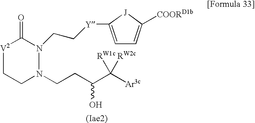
[V2]1CCN(CCC(C([Ar3c])([RW2c])[RW1c])O)N(CC[Y]C2=CC=C([COORD1b])[J]2)C1=O
